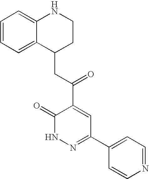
C1(=O)NN=C(C2=CC=NC=C2)C=C1C(CC1CCNC2=CC=CC=C12)=O
